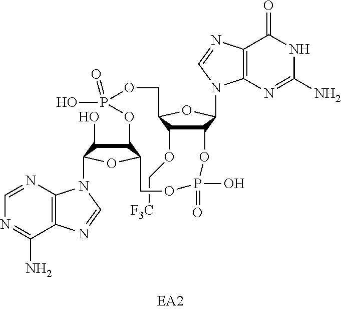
C(OC1C2C(N3C4=C(C(=O)NC(N)=N4)N=C3)OC1COP(O)(=O)OC1C(O)C(N3C4=C(C(N)=NC=N4)N=C3)OC1COP(O)(=O)O2)[F3C]
